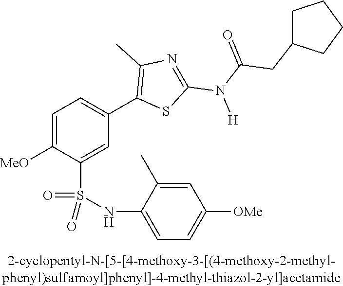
C1=C([OMe])C(S(NC2=CC=C([OMe])C=C2C)(=O)=O)=CC(C2=C(C)N=C(N(C(=O)CC3CCCC3)[H])S2)=C1
